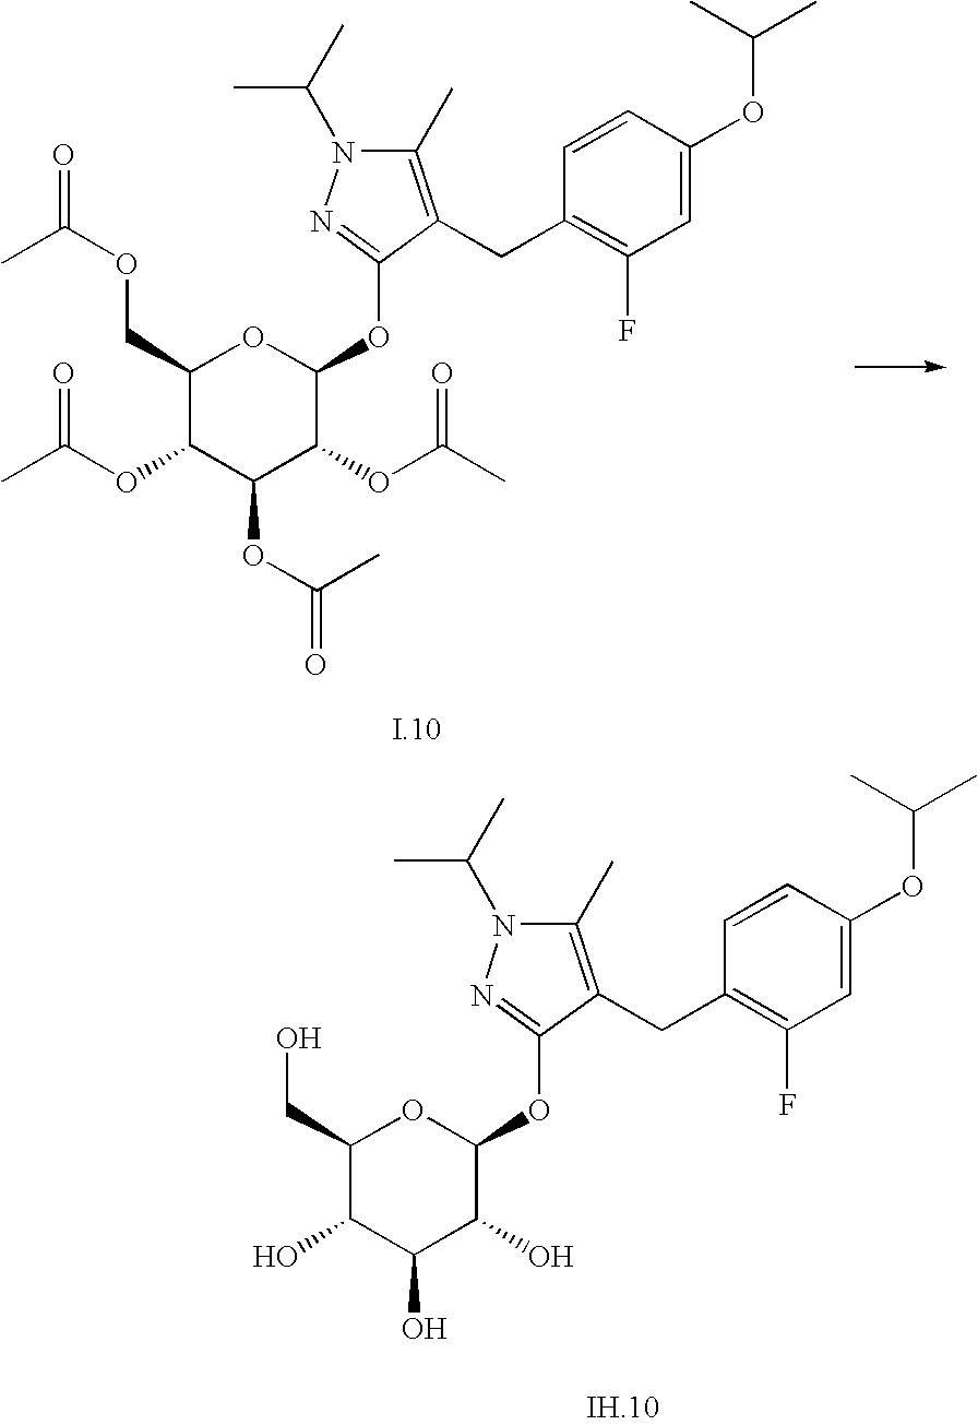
C1(COC(=O)C)C(OC(C)=O)C(OC(=O)C)C(OC(C)=O)C(OC2=NN(C(C)C)C(C)=C2CC2=C(F)C=C(OC(C)C)C=C2)O1.C1(CO)C(O)C(O)C(O)C(OC2=NN(C(C)C)C(C)=C2CC2=C(F)C=C(OC(C)C)C=C2)O1
